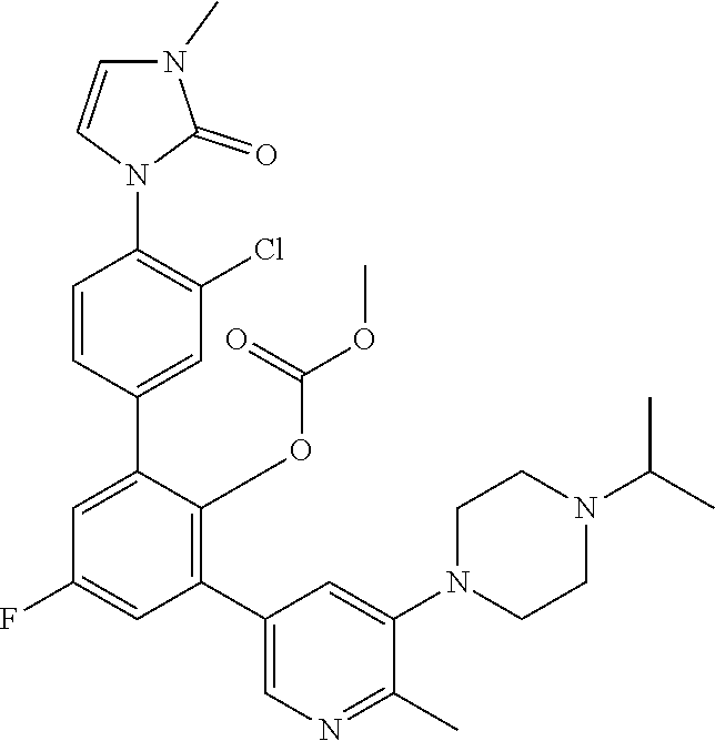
C1=CC(N2C(=O)N(C)C=C2)=C(Cl)C=C1C1=CC(F)=CC(C2=CN=C(C)C(N3CCN(C(C)C)CC3)=C2)=C1OC(OC)=O
